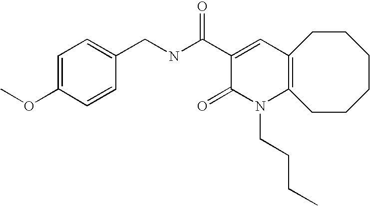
C1(CNC(C2=CC3=C(N(CCCC)C2=O)CCCCCC3)=O)=CC=C(OC)C=C1
